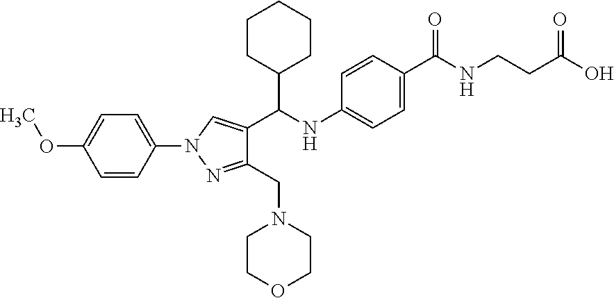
C1(C(NC2=CC=C(C(=O)NCCC(O)=O)C=C2)C2=CN(C3=CC=C(OC)C=C3)N=C2CN2CCOCC2)CCCCC1
